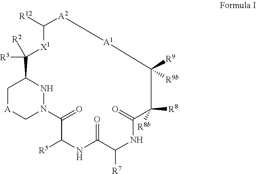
C1[A]CN2NC1C([R3])([R2])[X1]C([R12])[A2][A1]C([R9b])([R9])C([R8])([R8b])C(=O)NC([R7])C(=O)NC([R5])C2=O
